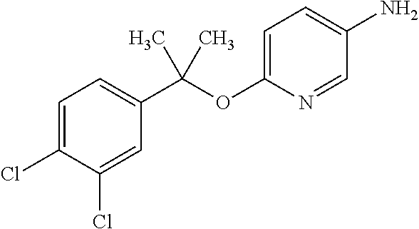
C1(Cl)=CC=C(C(OC2=CC=C(N)C=N2)(C)C)C=C1Cl
